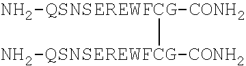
[NH2-QSNSEREWFCG-CONH2][NH2-QSNSEREWFCG-CONH2]
